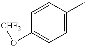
C1=CC(O[CHF2])=CC=C1C
